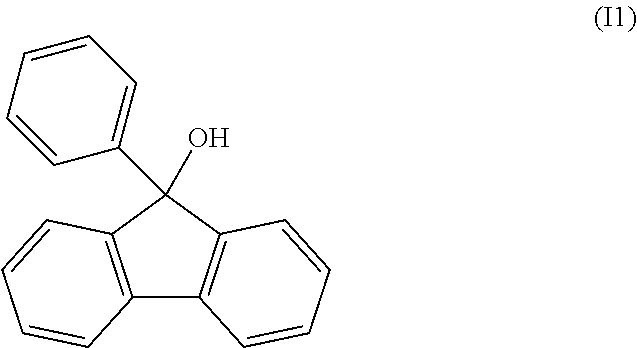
C12=C(C(O)(C3=CC=CC=C3)C3=C1C=CC=C3)C=CC=C2
